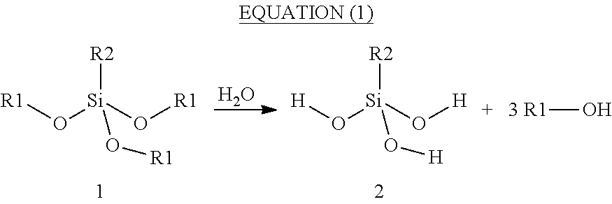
[R1]O[Si](O[R1])([R2])O[R1].O.[H]O[Si](O[H])([R2])O[H].[3 R1]O
